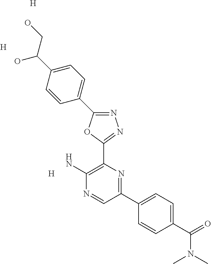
N1=C(C2=CC=C(C(O)CO)C=C2)OC(C2=C(N)N=CC(C3=CC=C(C(=O)N(C)C)C=C3)=N2)=N1.[H].[H].[H]
